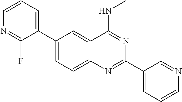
C1(C2=CC=CN=C2F)=CC=C2C(=C1)C(NC)=NC(C1=CC=CN=C1)=N2
